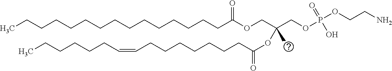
C(CCCCCCCCCCCCC(OCC(COP(=O)(O)OCCN)(OC(CCCCCCCC=CCCCCCC)=O)C)=O)CC
